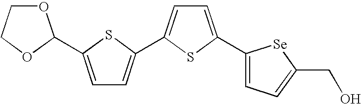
C1=C(C2OCCO2)SC(C2=CC=C(C3=CC=C(CO)[Se]3)S2)=C1
